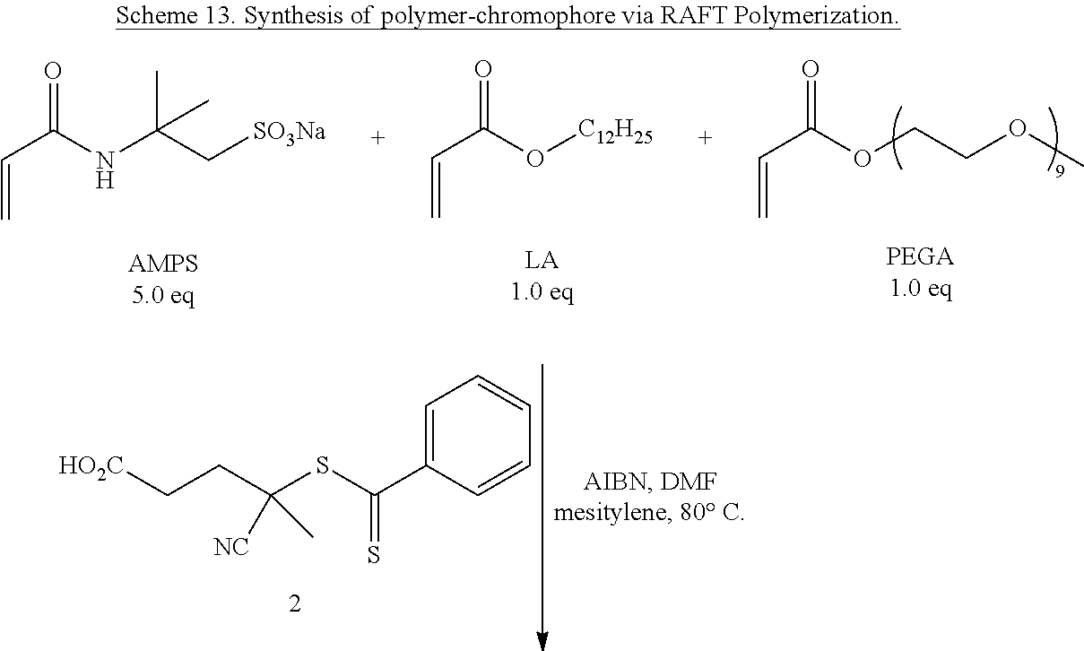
C1=C(C(SC(CC[HO2C])([NC])C)=S)C=CC=C1.C=CC(NC(C[SO3Na])(C)C)=O.C=CC(O[C12H25])=O.C=CC(OCCOC)=O
